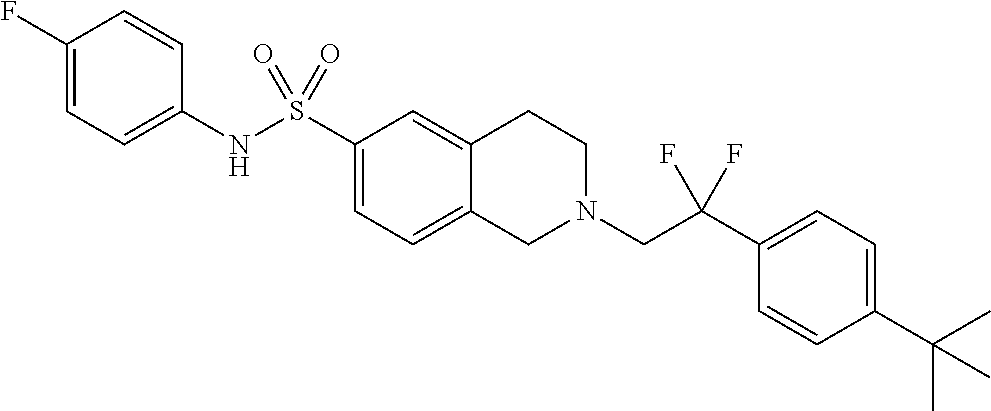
C1(F)=CC=C(NS(C2=CC=C3C(=C2)CCN(CC(C2=CC=C(C(C)(C)C)C=C2)(F)F)C3)(=O)=O)C=C1
